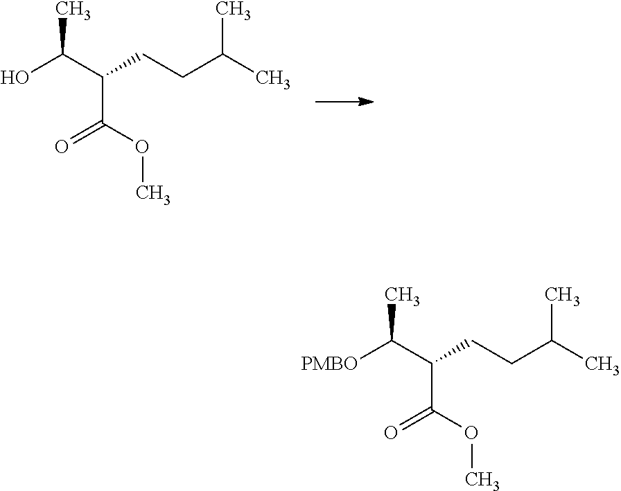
CC(C(C(OC)=O)CCC(C)C)O.CC(C(C(OC)=O)CCC(C)C)[PMBO]
